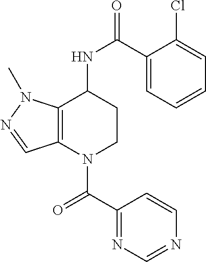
C12=C(N(C(C3=NC=NC=C3)=O)CCC1NC(=O)C1=CC=CC=C1Cl)C=NN2C
